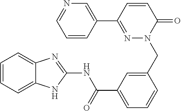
C12=CC=CC=C1NC(NC(C1=CC=CC(CN3N=C(C4=CN=CC=C4)C=CC3=O)=C1)=O)=N2
